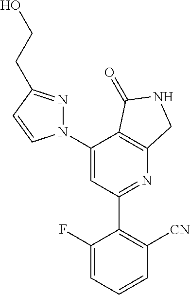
C1(C2=C([CN])C=CC=C2F)=NC2=C(C(N3N=C(CCO)C=C3)=C1)C(=O)NC2
